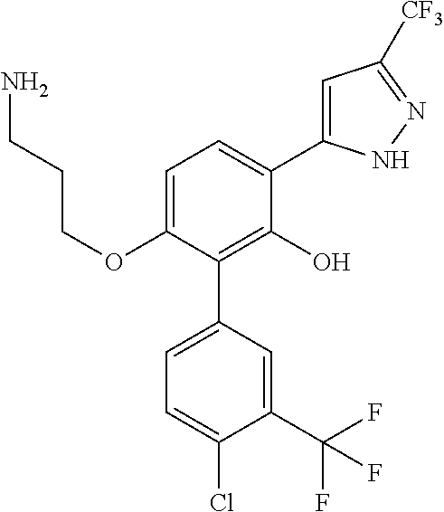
C1(OCCCN)=CC=C(C2=CC([CF3])=NN2)C(O)=C1C1=CC=C(Cl)C(C(F)(F)F)=C1
